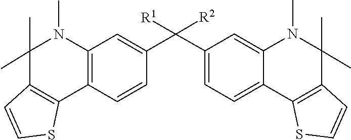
N1(C)C2=CC(C(C3=CC4=C(C=C3)C3=C(C(C)(C)N4C)C=CS3)([R1])[R2])=CC=C2C2=C(C=CS2)C1(C)C
